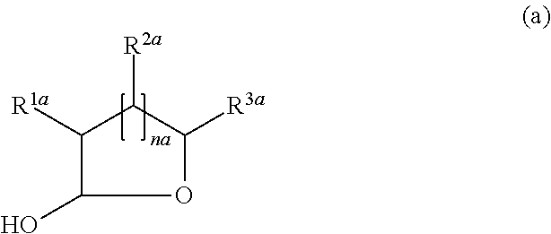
C1(O)OC([R3a])C([R2a])C1[R1a]
